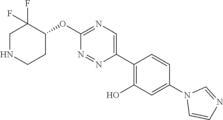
O(C1=NC=C(C2=C(O)C=C(N3C=CN=C3)C=C2)N=N1)C1C(F)(F)CNCC1
